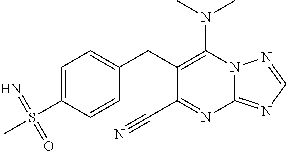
N(C1=C(CC2=CC=C(S(C)(=N)=O)C=C2)C(C#N)=NC2=NC=NN12)(C)C
